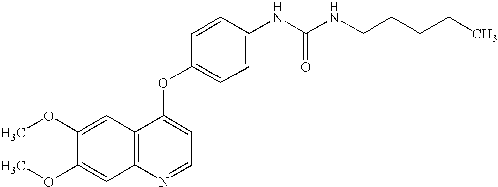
C1(OC)=CC2=C(C=C1OC)N=CC=C2OC1=CC=C(NC(NCCCCC)=O)C=C1
